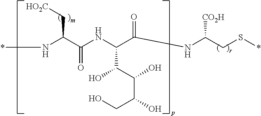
OC(C(C(CO)O)O)C(NC(C(N*)C[HO2C])=O)C(NC(CS*)[CO2H])=O
